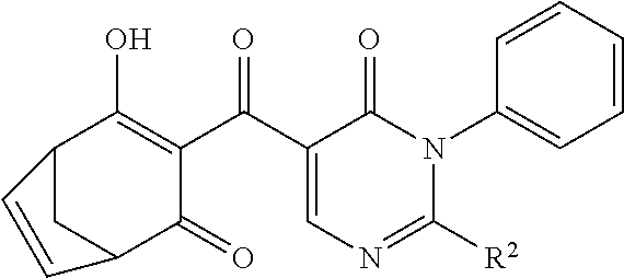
C1(O)=C(C(=O)C2=CN=C([R2])N(C3=CC=CC=C3)C2=O)C(=O)C2CC1C=C2
